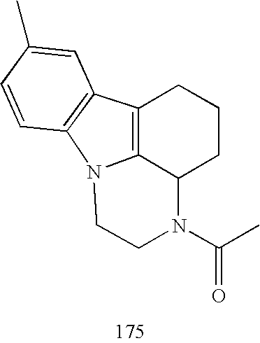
C12=C3C(CCC1)N(C(C)=O)CCN3C1=C2C=C(C)C=C1
